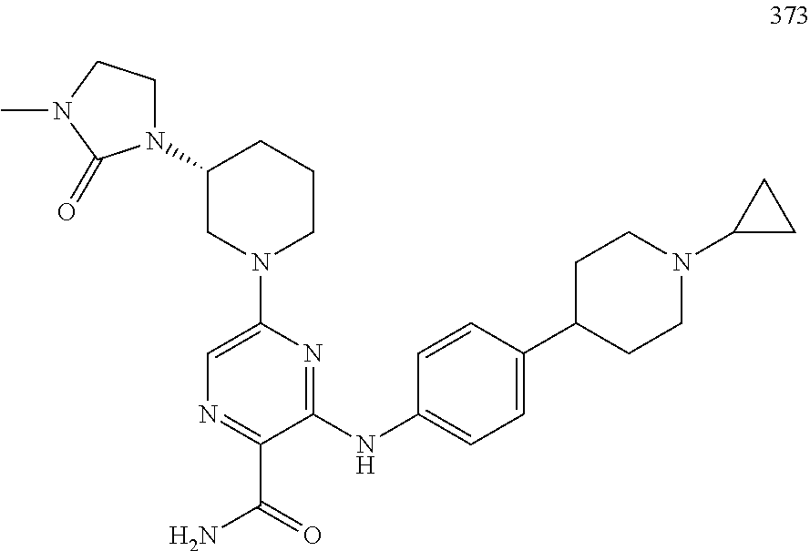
C1=C(N2CCCC(N3CCN(C)C3=O)C2)N=C(NC2=CC=C(C3CCN(C4CC4)CC3)C=C2)C(C(=O)N)=N1
